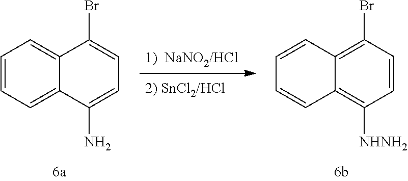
C12=C([NHNH2])C=CC(Br)=C1C=CC=C2.C1=CC=C2C(=C1)C(Br)=CC=C2N
